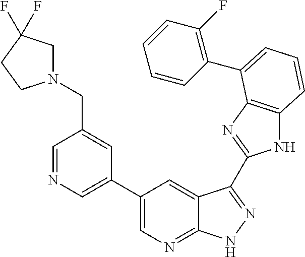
C1(C2=CN=CC(CN3CC(F)(F)CC3)=C2)=CN=C2C(=C1)C(C1=NC3=C(N1)C=CC=C3C1=C(F)C=CC=C1)=NN2
